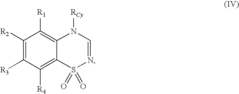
C1([R2])=C([R3])C([R4])=C2C(=C1[R1])N([RCy])C=NS2(=O)=O
